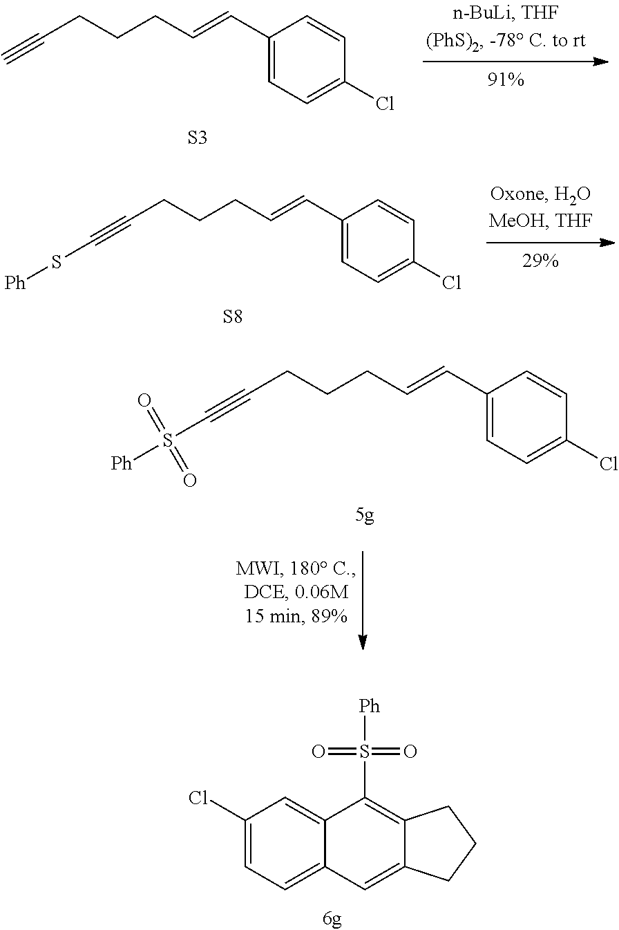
C(CCCC=CC1=CC=C(Cl)C=C1)#C.[S3].C(CCCC=CC1=CC=C(Cl)C=C1)#CS[Ph].[S8].C(CCCC=CC1=CC=C(Cl)C=C1)#CS([Ph])(=O)=O.C1(Cl)=CC=C2C(=C1)C(S(=O)([Ph])=O)=C1C(=C2)CCC1
